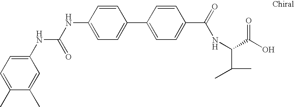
C1=C(NC(=O)NC2=CC=C(C)C(C)=C2)C=CC(C2=CC=C(C(NC(C(C)C)C(O)=O)=O)C=C2)=C1
